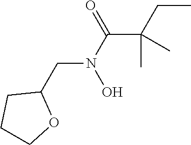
CCC(C(N(CC1CCCO1)O)=O)(C)C
